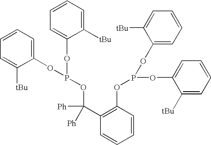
C1=CC=C(OP(OC2=CC=CC=C2[tBu])OC(C2=C(OP(OC3=CC=CC=C3[tBu])OC3=CC=CC=C3[tBu])C=CC=C2)([Ph])[Ph])C([tBu])=C1
